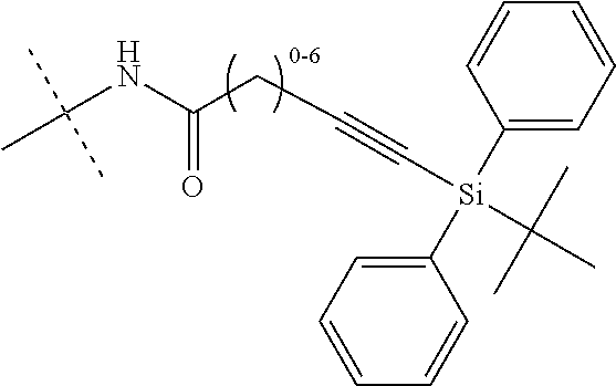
C(NC(CC#C[Si](C1=CC=CC=C1)(C1=CC=CC=C1)C(C)(C)C)=O)(C)(C)C
